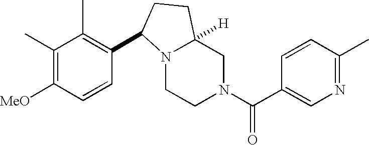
N1=C(C)C=CC(C(N2CC3([H])N(CC2)C(C2=C(C)C(C)=C([MeO])C=C2)CC3)=O)=C1
